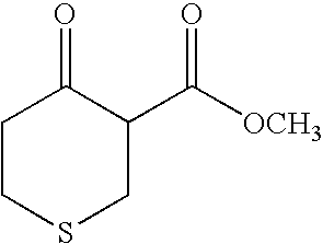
C1CSCC(C([OCH3])=O)C1=O
